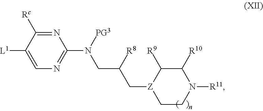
N1=C([Rc])C([L1])=CN=C1N(CC(C[Z]1CCN([R11])C([R10])C1[R9])[R8])[PG3]
